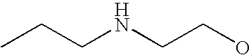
CCCNCCO
